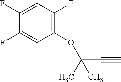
C1(OC(C#C)(C)C)=C(F)C=C(F)C(F)=C1
